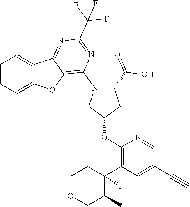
C1=CC=C2C(=C1)C1=NC(C(F)(F)F)=NC(N3CC(OC4=C(C5(F)CCOCC5C)C=C(C#C)C=N4)CC3C(O)=O)=C1O2
